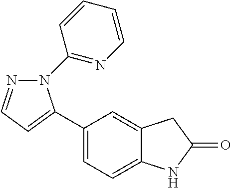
C1(C2=CC=NN2C2=NC=CC=C2)=CC=C2C(=C1)CC(=O)N2
